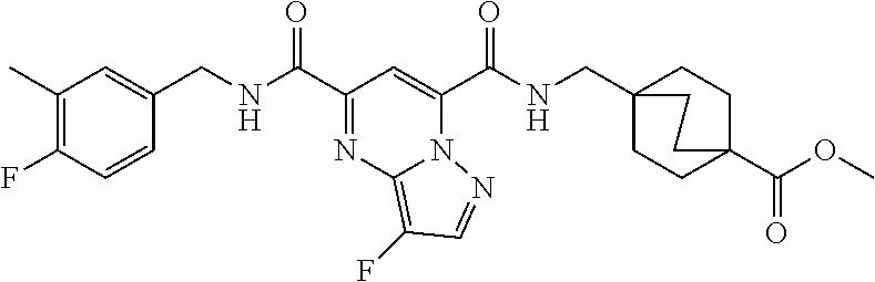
C1(C)=C(F)C=CC(CNC(C2=NC3=C(F)C=NN3C(C(NCC34CCC(C(OC)=O)(CC3)CC4)=O)=C2)=O)=C1
